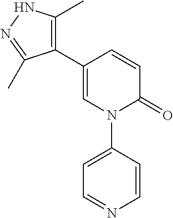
C1=CC(C2=C(C)NN=C2C)=CN(C2=CC=NC=C2)C1=O
